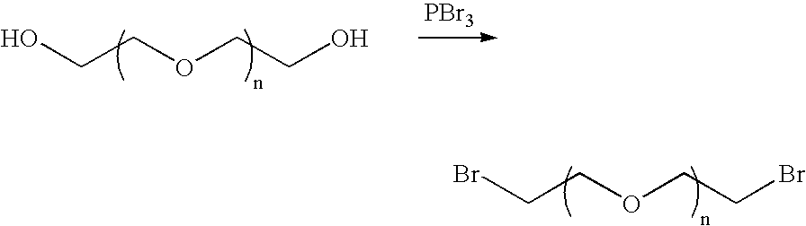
OCCOCCO.[PBr3].BrCCOCCBr
